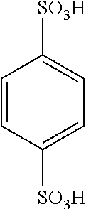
C1=CC([SO3H])=CC=C1[SO3H]
